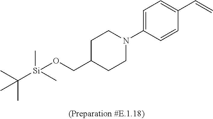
C1C(CO[Si](C)(C)C(C)(C)C)CCN(C2=CC=C(C=C)C=C2)C1
